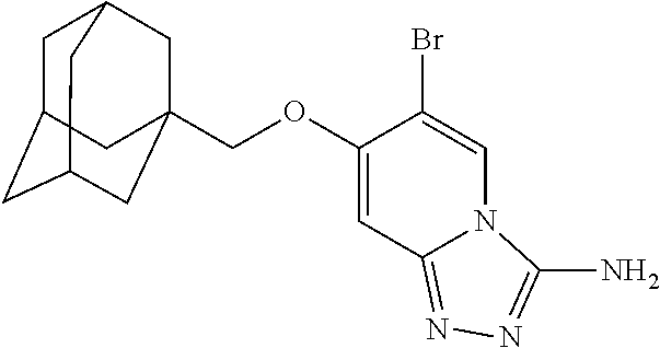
C1C2CC3CC(COC4=CC5=NN=C(N)N5C=C4Br)(CC1C3)C2
